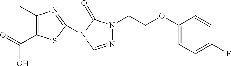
C1(C)=C(C(=O)O)SC(N2C(=O)N(CCOC3=CC=C(F)C=C3)N=C2)=N1
